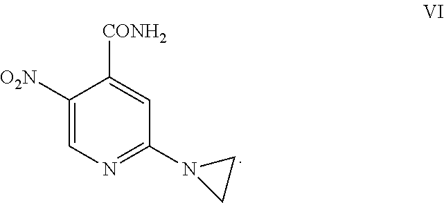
C1([O2N])=CN=C(N2CC2)C=C1[CONH2]
